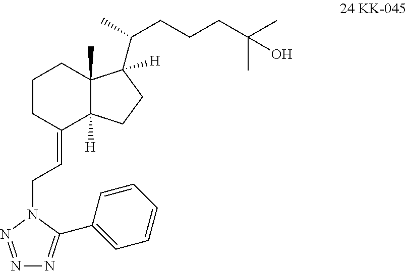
N1=NN(CC=C2C3([H])C(C)(CCC2)C(C(C)CCCC(C)(C)O)([H])CC3)C(C2=CC=CC=C2)=N1
